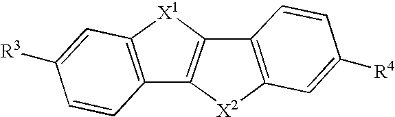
C1=CC2=C(C=C1[R3])[X1]C1=C2[X2]C2=C1C=CC([R4])=C2
